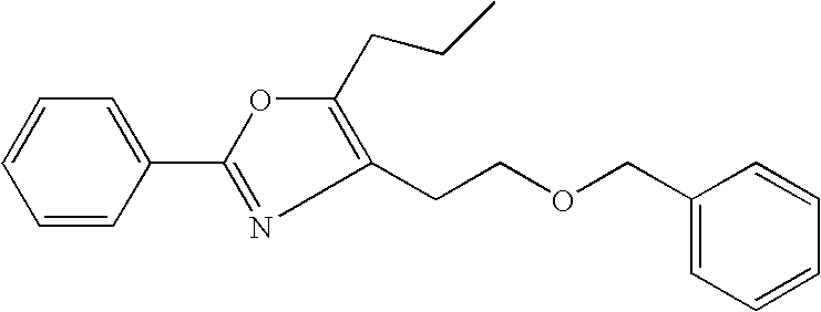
C1=CC(C2=NC(CCOCC3=CC=CC=C3)=C(CCC)O2)=CC=C1
